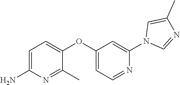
C1=C(N)N=C(C)C(OC2=CC=NC(N3C=NC(C)=C3)=C2)=C1
